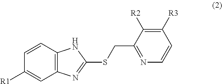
C1=CC([R1])=CC2=C1NC(SCC1=NC=CC([R3])=C1[R2])=N2
